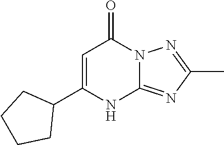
C1(C2CCCC2)=CC(=O)N2C(=NC(C)=N2)N1
